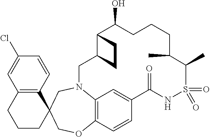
C12=C(C=CC(Cl)=C1)C1(CCC2)CN2C3=C(C=CC(=C3)C(=O)NS(=O)(=O)C(C)C(C)CCCC(O)C3C(C2)CC3)OC1
